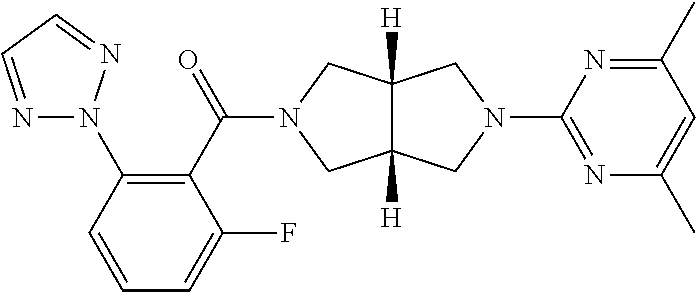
O=C(N1CC2([H])C([H])(C1)CN(C1=NC(C)=CC(C)=N1)C2)C1=C(N2N=CC=N2)C=CC=C1F
